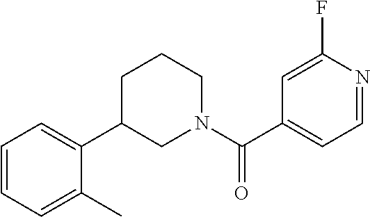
C1=CC=C(C)C(C2CN(C(C3=CC=NC(F)=C3)=O)CCC2)=C1
